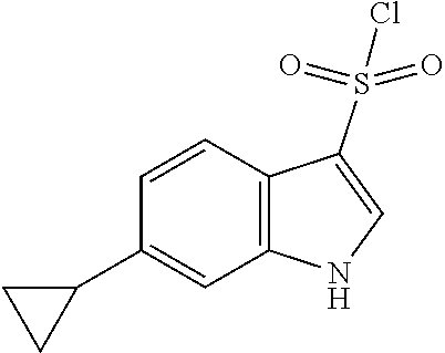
C1=C(C2CC2)C=CC2=C1NC=C2S(=O)(=O)Cl
